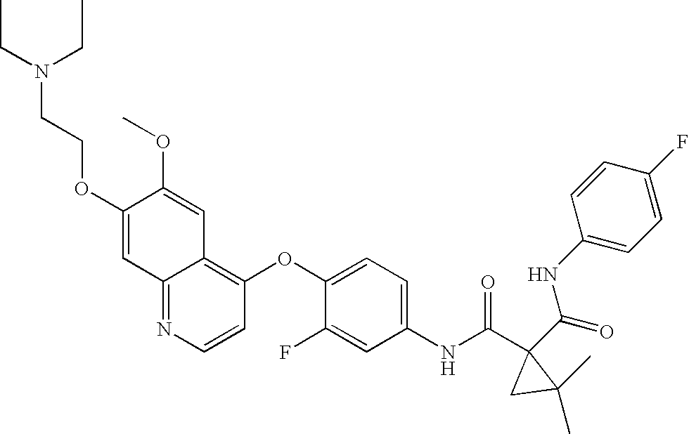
O(C1=CC2=NC=CC(OC3=CC=C(NC(C4(C(=O)NC5=CC=C(F)C=C5)CC4(C)C)=O)C=C3F)=C2C=C1OC)CCN(CC)CC
